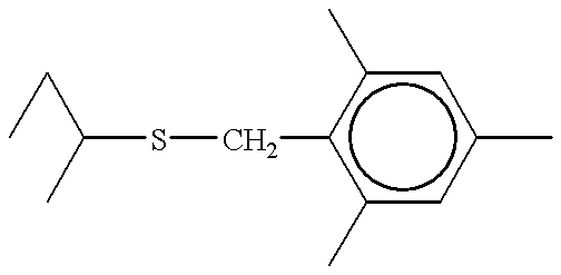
C(SCc1c(C)cc(C)cc1C)(CC)C
